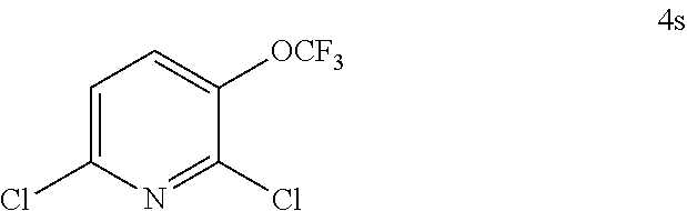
C1=C(Cl)N=C(Cl)C([OCF3])=C1
